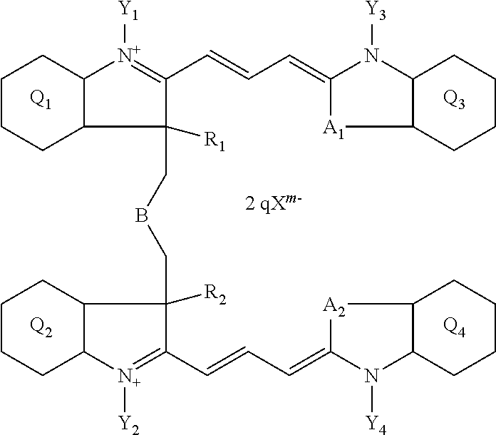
C1CCC2C(C1)[N+]([Y1])=C(C=CC=C1N([Y3])C3C(CCCC3)[A1]1)C2(CBCC1([R2])C2CCCCC2[N+]([Y2])=C1C=CC=C1N([Y4])C2C(CCCC2)[A2]1)[R1].[Q2].[Q4].[Q1].[Q3]
